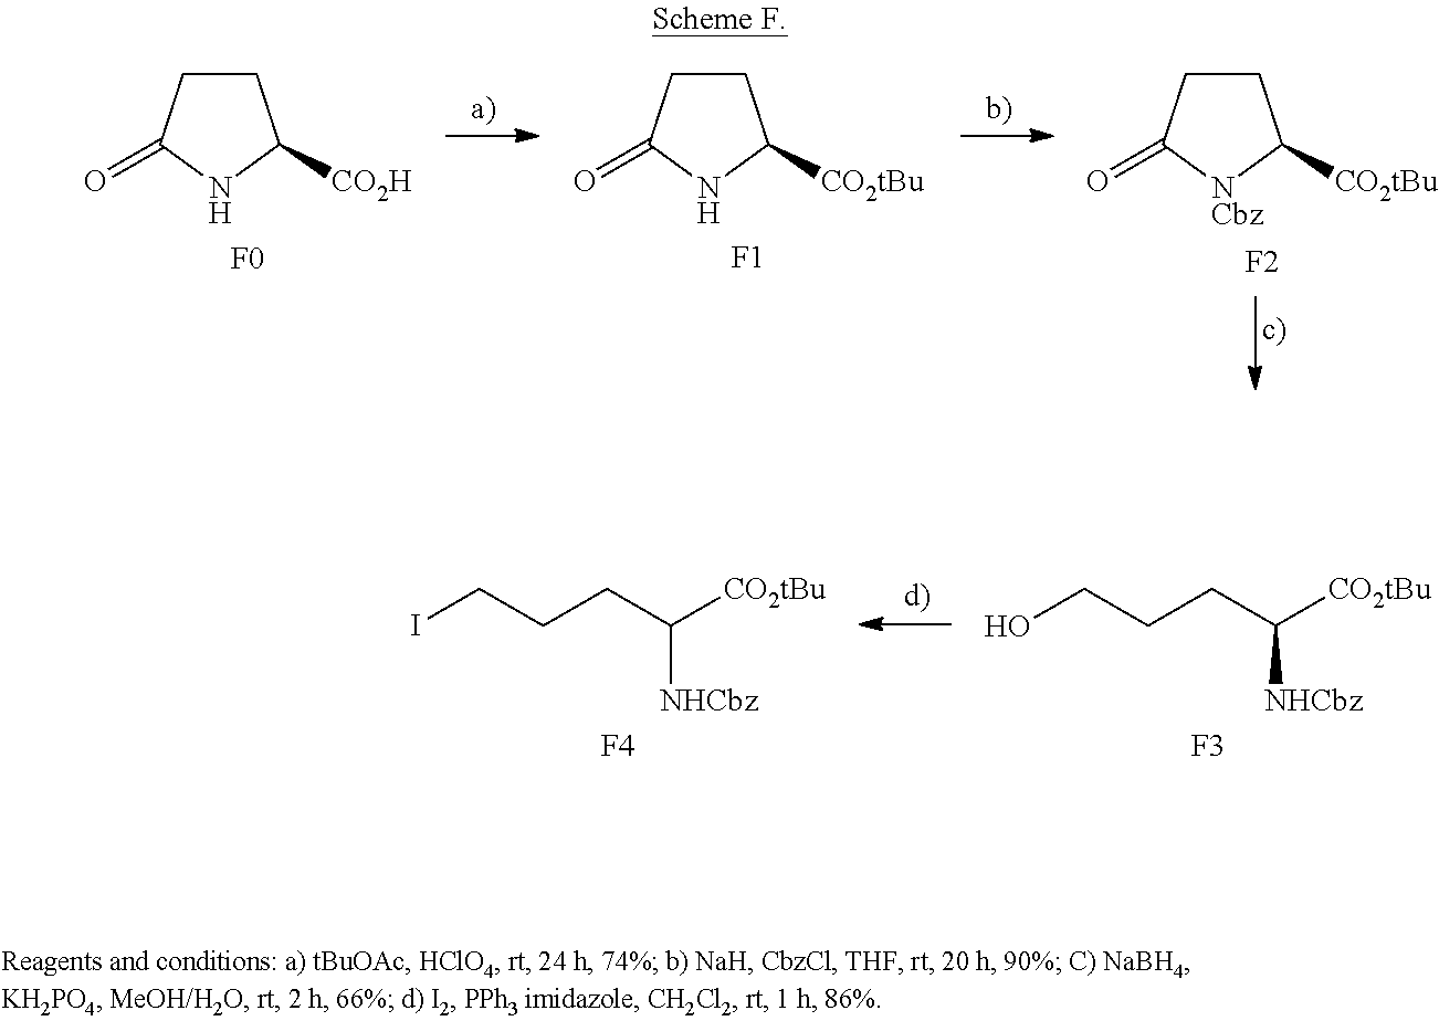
C1CC(=O)NC1[CO2H].[F0].C1CC(=O)NC1[CO2tBu].[F1].C1CC(=O)[NCbz]C1[CO2tBu].[F2].[NHCbz]C(CCCI)[CO2tBu].[F4].[NHCbz]C(CCCO)[CO2tBu].[F3]
